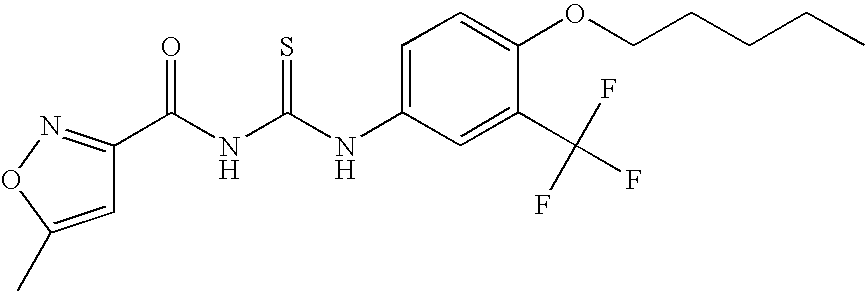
C(NC(NC1=CC=C(OCCCCC)C(C(F)(F)F)=C1)=S)(=O)C1=NOC(C)=C1
